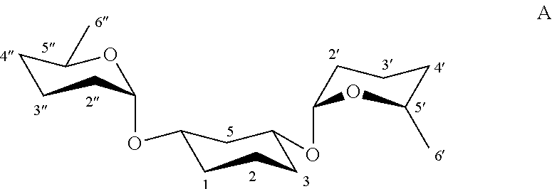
C1CCC(OC2CCCC(OC3OC(C)CCC3)C2)OC1C
